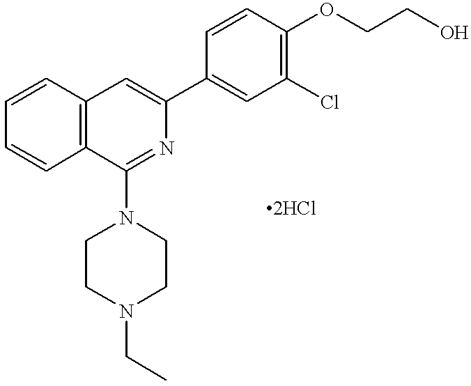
C1=CC2=C(C=C1)C=C(C1=CC(Cl)=C(OCCO)C=C1)N=C2N1CCN(CC)CC1
